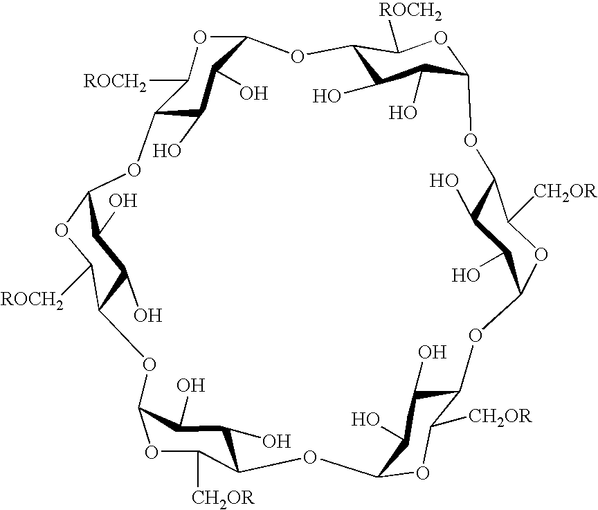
C12C(O)C(O)C(OC1[ROCH2])OC1C(O)C(O)C(OC1[CH2OR])OC1C(O)C(O)C(OC1[CH2OR])OC1C(O)C(O)C(OC1[CH2OR])OC1C(O)C(O)C(OC1[ROCH2])OC1C(O)C(O)C(O2)OC1[ROCH2]
